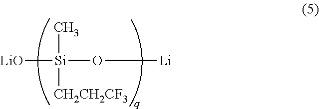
[LiO][Si](O[Li])(C)[CH2CH2CF3]
